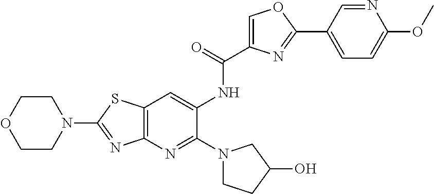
C1COCCN1C1=NC2=C(S1)C=C(NC(C1=COC(C3=CC=C(OC)N=C3)=N1)=O)C(N1CCC(O)C1)=N2
